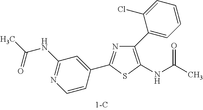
C1(C2=CC=CC=C2Cl)=C(NC(C)=O)SC(C2=CC(NC(C)=O)=NC=C2)=N1
